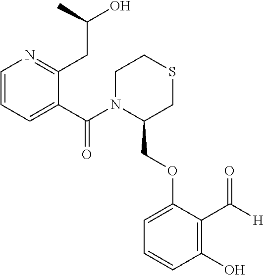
C1=CC=C(C(N2C(COC3=CC=CC(O)=C3C([H])=O)CSCC2)=O)C(CC(C)O)=N1
